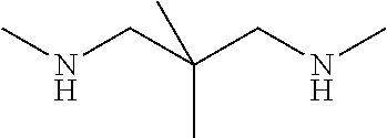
N(CC(CNC)(C)C)C
